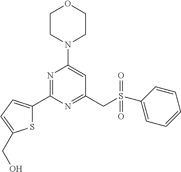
C1(C2=CC=C(CO)S2)=NC(N2CCOCC2)=CC(CS(C2=CC=CC=C2)(=O)=O)=N1
